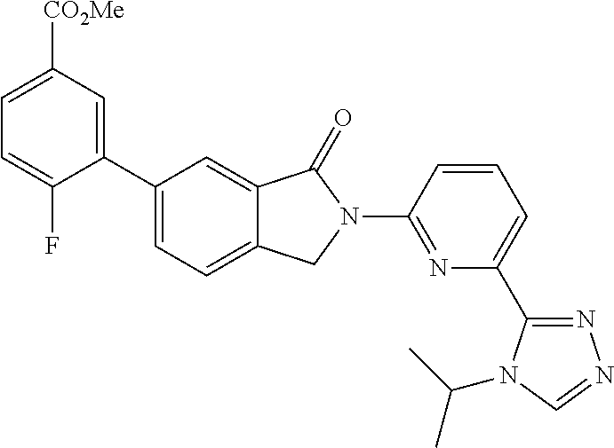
C1=C([CO2Me])C=C(C2=CC=C3C(=C2)C(=O)N(C2=NC(C4=NN=CN4C(C)C)=CC=C2)C3)C(F)=C1
